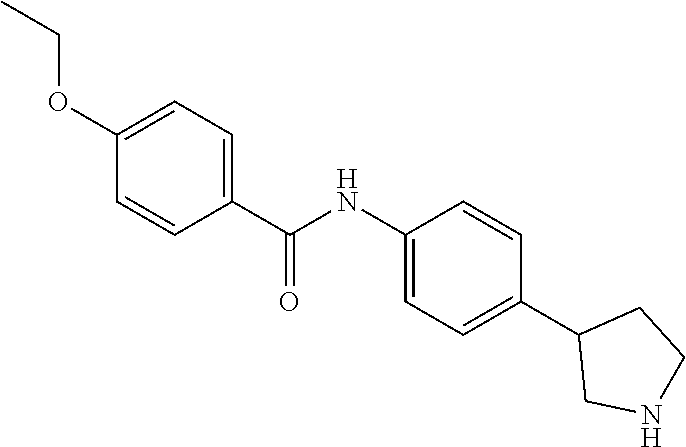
C1(NC(=O)C2=CC=C(OCC)C=C2)=CC=C(C2CNCC2)C=C1
